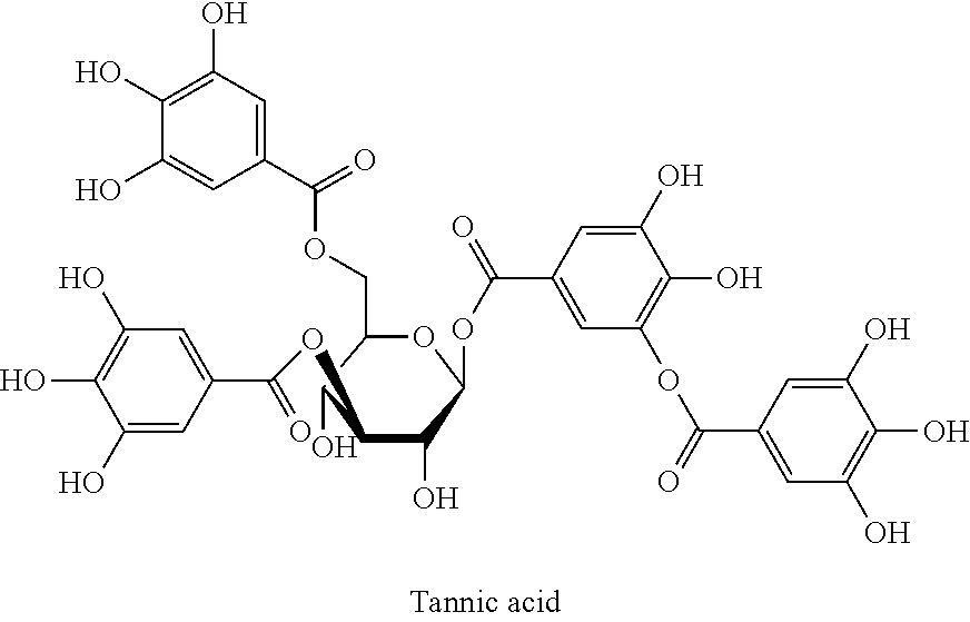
C1(O)=CC(C(=O)OC2C(O)C(OC(=O)C3=CC(OC(=O)C4=CC(O)=C(O)C(O)=C4)=C(O)C(O)=C3)OC(COC(C3=CC(O)=C(O)C(O)=C3)=O)C2O)=CC(O)=C1O
